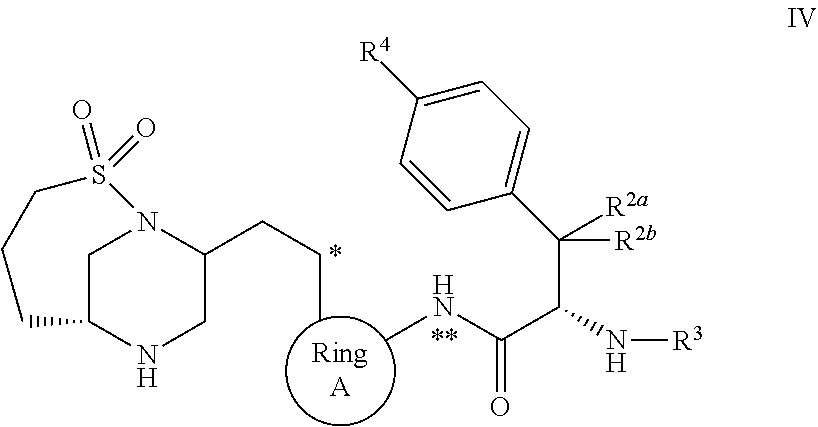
CCCC1N2CC(NC1)CCCS2(=O)=O.CNC(C(N[R3])C(C1=CC=C([R4])C=C1)([R2a])[R2b])=O
